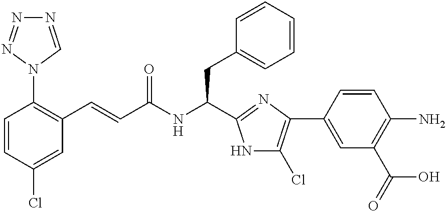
C1=CC(Cl)=CC(C=CC(NC(CC2=CC=CC=C2)C2=NC(C3=CC(C(=O)O)=C(N)C=C3)=C(Cl)N2)=O)=C1N1C=NN=N1
